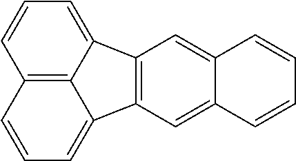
C12=C3C(=CC=C1)C1=C(C3=CC=C2)C=C2C(=C1)C=CC=C2
